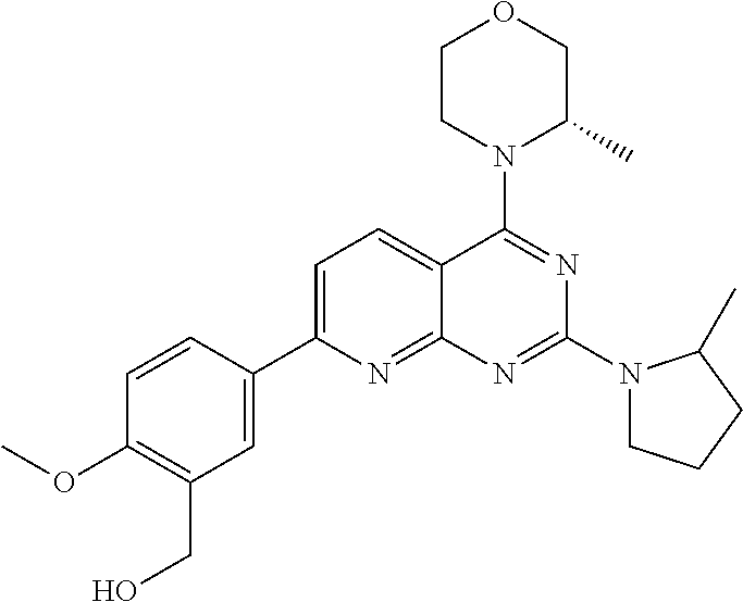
C1=C(C2=CC(CO)=C(OC)C=C2)N=C2C(=C1)C(N1C(C)COCC1)=NC(N1CCCC1C)=N2
